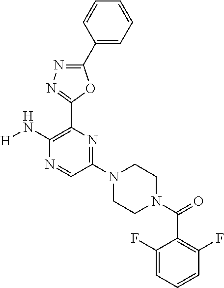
C1(N2CCN(C(=O)C3=C(F)C=CC=C3F)CC2)=NC(C2=NN=C(C3=CC=CC=C3)O2)=C(N[H])N=C1
